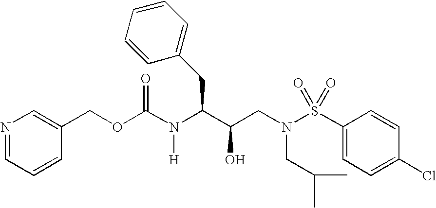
C(OC(N(C(C(CN(S(C1=CC=C(Cl)C=C1)(=O)=O)CC(C)C)O)CC1=CC=CC=C1)[H])=O)C1=CN=CC=C1
